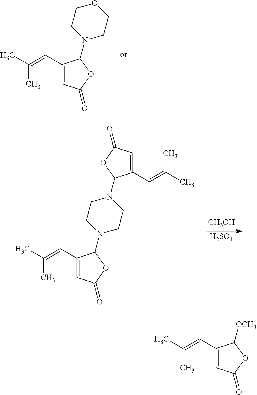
O1CCN(C2C(C=C(C)C)=CC(=O)O2)CC1.C1(C=C(C)C)=CC(=O)OC1N1CCN(C2C(C=C(C)C)=CC(=O)O2)CC1.[CH3OH].[H2SO4].C1(C=C(C)C)=CC(=O)OC1[OCH3]
